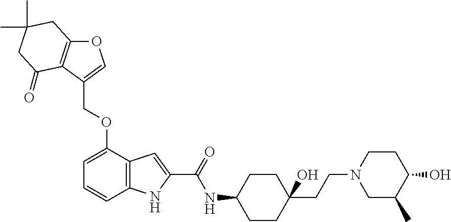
O1C2=C(C(COC3=CC=CC4=C3C=C(C(=O)NC3CCC(CCN5CC(C)C(O)CC5)(O)CC3)N4)=C1)C(=O)CC(C)(C)C2
